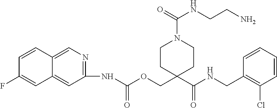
C1=CC(CNC(C2(COC(NC3=NC=C4C(=C3)C=C(F)C=C4)=O)CCN(C(NCCN)=O)CC2)=O)=C(Cl)C=C1
